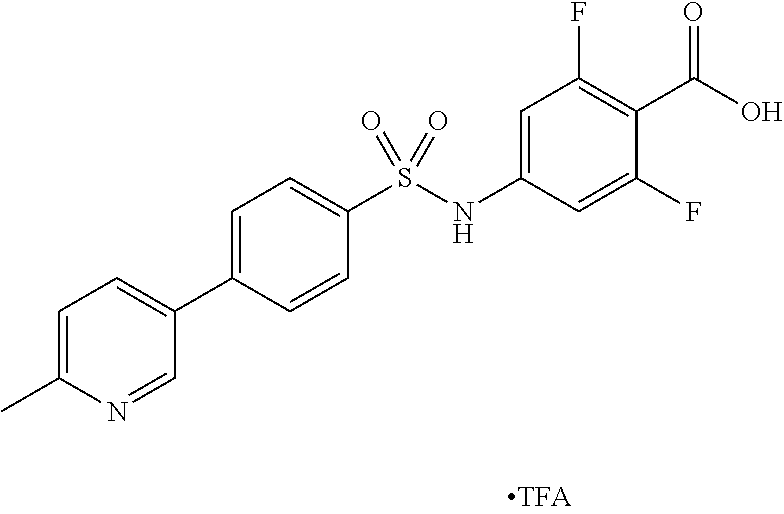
OC(=O)C1=C(F)C=C(NS(C2=CC=C(C3=CC=C(C)N=C3)C=C2)(=O)=O)C=C1F
